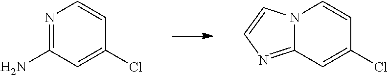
C12=NC=CN1C=CC(Cl)=C2.C1(N)=NC=CC(Cl)=C1
